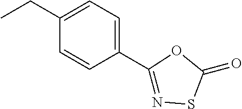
C1=CC(C2=NSC(=O)O2)=CC=C1CC
